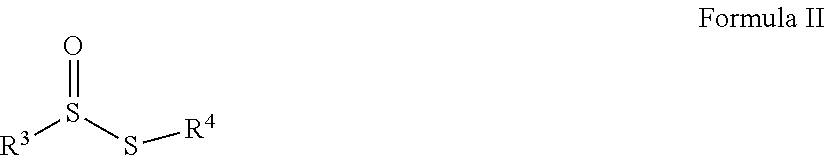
S(=O)([R3])S[R4]
